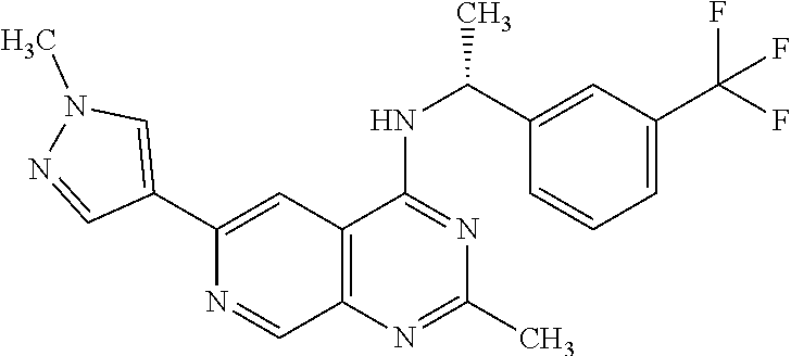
C1(C2=CN(C)N=C2)=CC2=C(C=N1)N=C(C)N=C2NC(C)C1=CC(C(F)(F)F)=CC=C1
